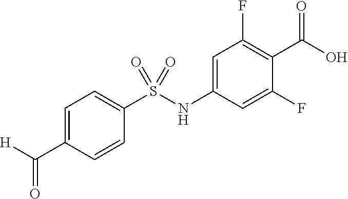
C1=C(NS(C2=CC=C(C([H])=O)C=C2)(=O)=O)C=C(F)C(C(O)=O)=C1F
